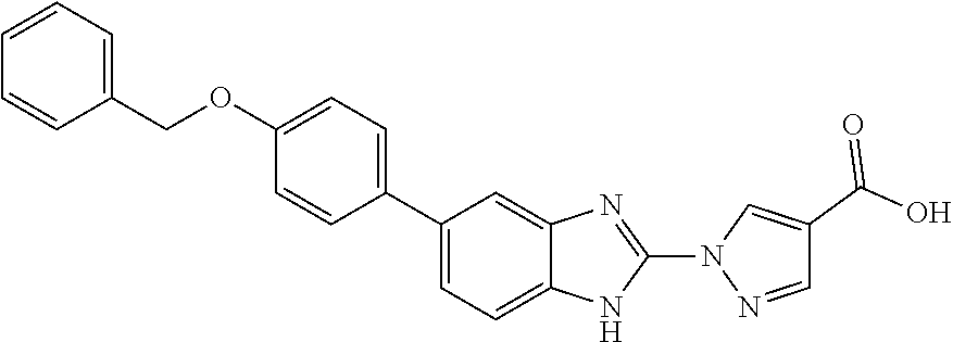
C1(C2=CC=C(OCC3=CC=CC=C3)C=C2)=CC=C2C(=C1)N=C(N1N=CC(C(O)=O)=C1)N2
